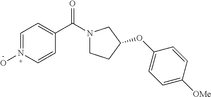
C1=N(O)C=CC(C(N2CCC(OC3=CC=C([OMe])C=C3)C2)=O)=C1
